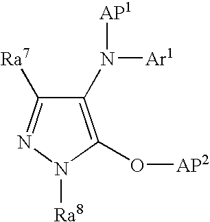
C1(N([AP1])[Ar1])=C(O[AP2])N([Ra8])N=C1[Ra7]
